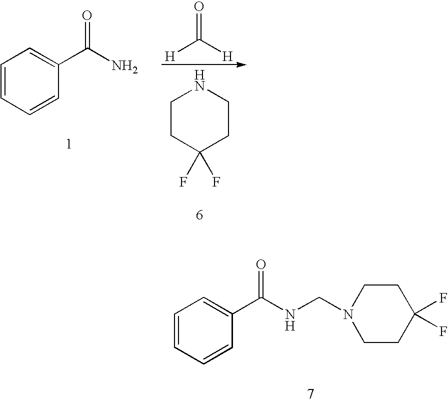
C1=CC=CC(C(N)=O)=C1.O=C([H])[H].C1CC(F)(F)CCN1.C1=CC=CC(C(NCN2CCC(F)(F)CC2)=O)=C1
